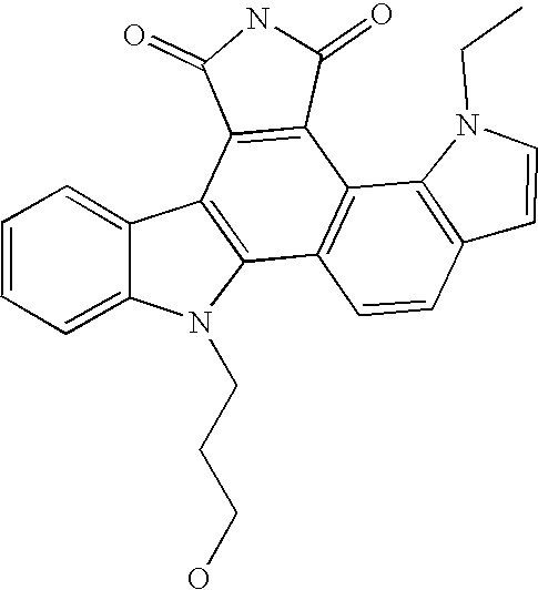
C1=CC=C2C(=C1)C1=C(N2CCCO)C2=C(C3=C1C(=O)NC3=O)C1=C(C=C2)C=CN1CC
